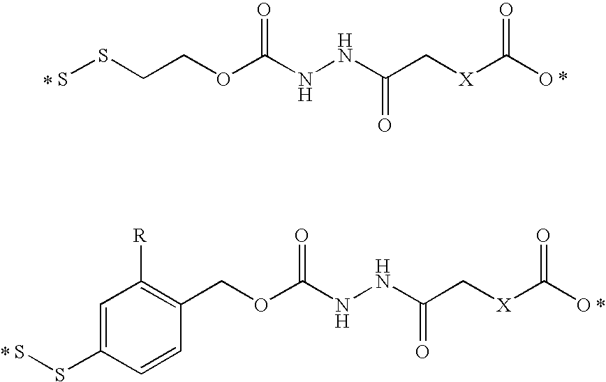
SSCCOC(NNC(=O)C[X]C(O)=O)=O.C1(COC(NNC(=O)C[X]C(O)=O)=O)=C([R])C=C(SS)C=C1
